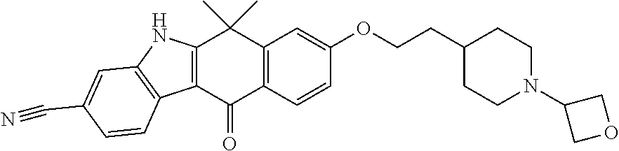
C12=C(C=CC(OCCC3CCN(C4COC4)CC3)=C1)C(=O)C1=C(C2(C)C)NC2=C1C=CC(C#N)=C2
